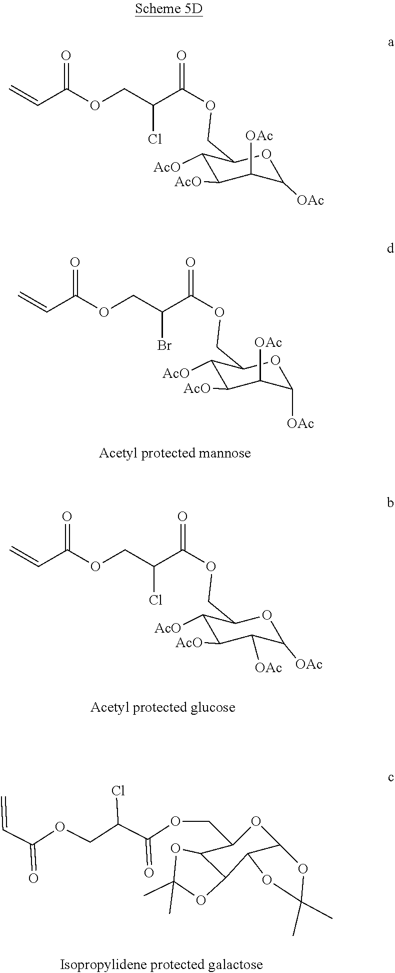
C=CC(OCC(C(OCC1C([AcO])C([AcO])C([OAc])C([OAc])O1)=O)Br)=O.C=CC(OCC(C(OCC1C([AcO])C([AcO])C([OAc])C([OAc])O1)=O)Cl)=O.C=CC(=O)OCC(C(OCC1OC2C(C3C1OC(C)(C)O3)OC(C)(C)O2)=O)Cl.C=CC(OCC(C(OCC1C([AcO])C([AcO])C([OAc])C([OAc])O1)=O)Cl)=O
